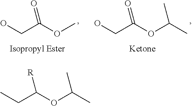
OCC(OC)=O.OCC(OC(C)C)=O.CCC(OC(C)C)[R]
